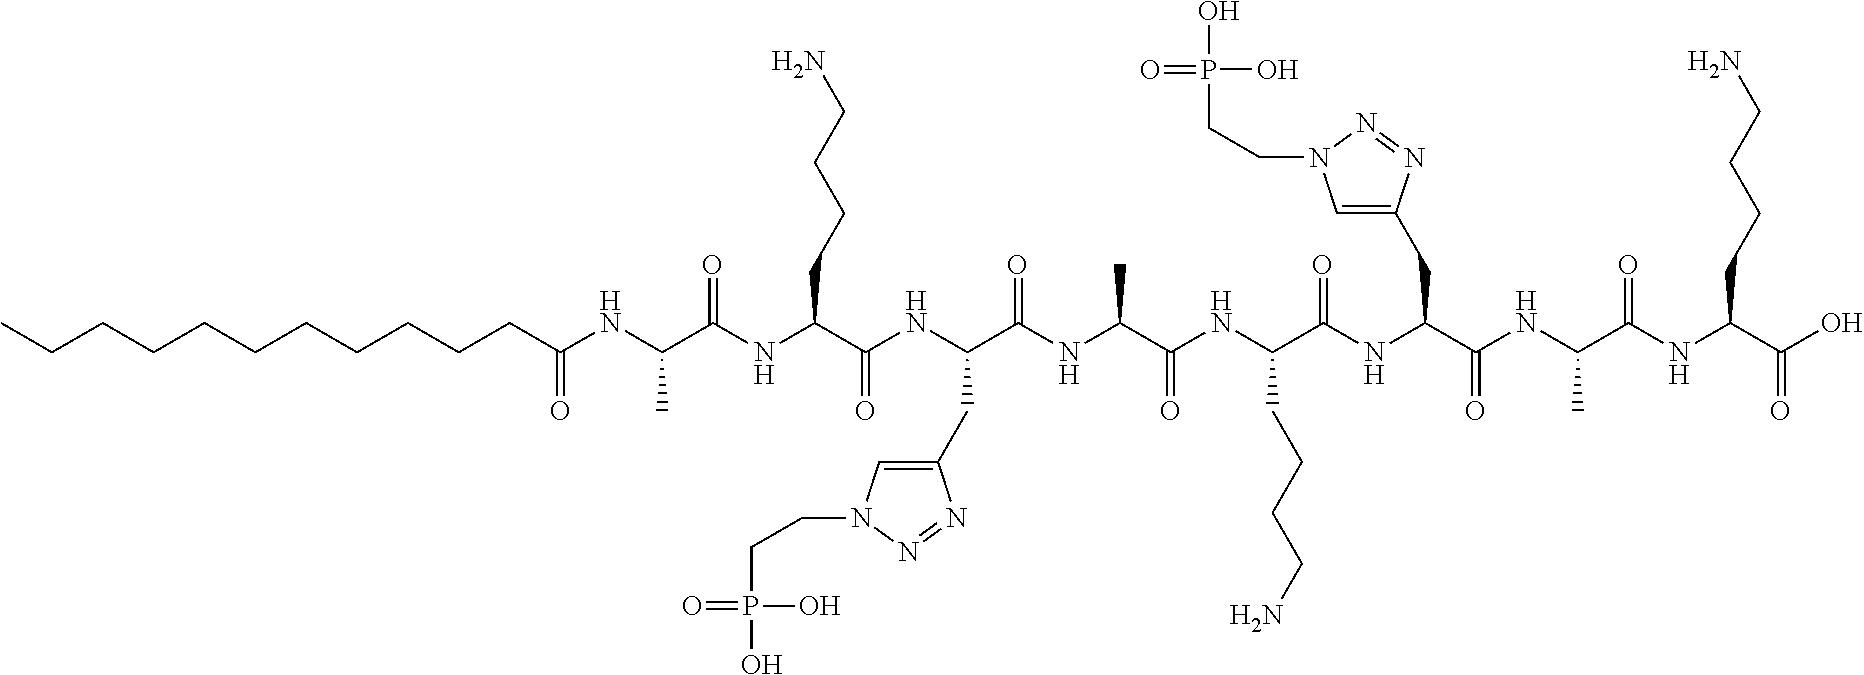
C(NC(C(NC(C(O)=O)CCCCN)=O)C)(=O)C(NC(C(NC(C(NC(C(NC(C(NC(C(C)NC(=O)CCCCCCCCCCC)=O)CCCCN)=O)CC1=CN(CCP(O)(=O)O)N=N1)=O)C)=O)CCCCN)=O)CC1=CN(CCP(O)(=O)O)N=N1
